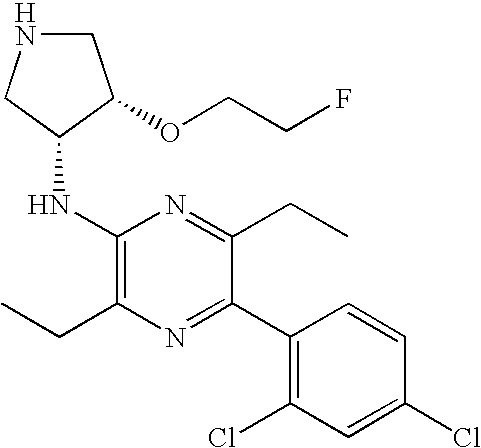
C1(NC2C(OCCF)CNC2)=C(CC)N=C(C2=C(Cl)C=C(Cl)C=C2)C(CC)=N1
